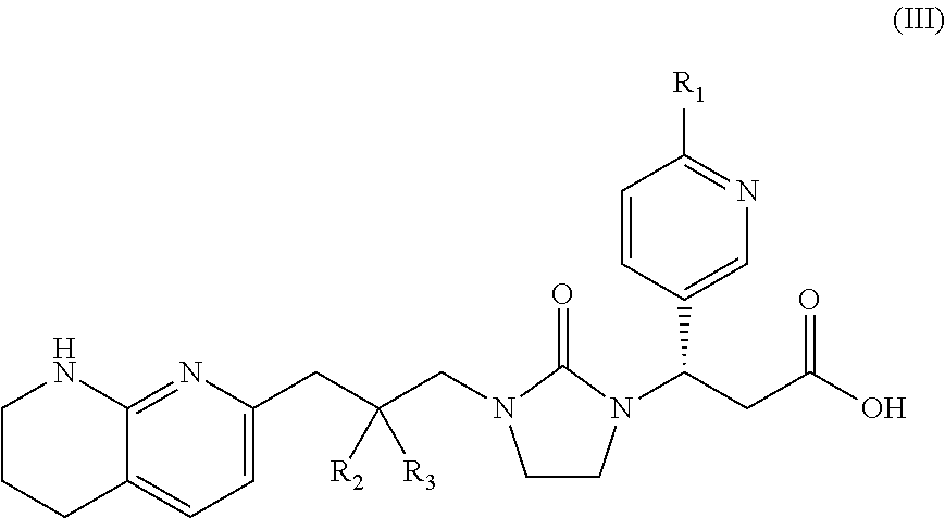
C1=C(CC(CN2CCN(C(CC(O)=O)C3=CN=C([R1])C=C3)C2=O)([R2])[R3])N=C2C(=C1)CCCN2
